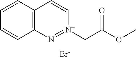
C12=C(C=CC=C1)C=C[N+](CC(OC)=O)=N2.[Br-]
